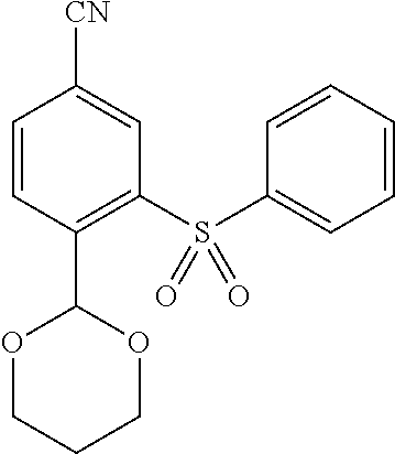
C1=CC(C2OCCCO2)=C(S(C2=CC=CC=C2)(=O)=O)C=C1[CN]
